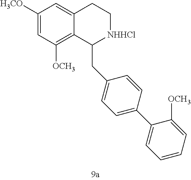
C1([H3CO])=CC([OCH3])=C2C(=C1)CC[NHHCl]C2CC1=CC=C(C2=CC=CC=C2[OCH3])C=C1
